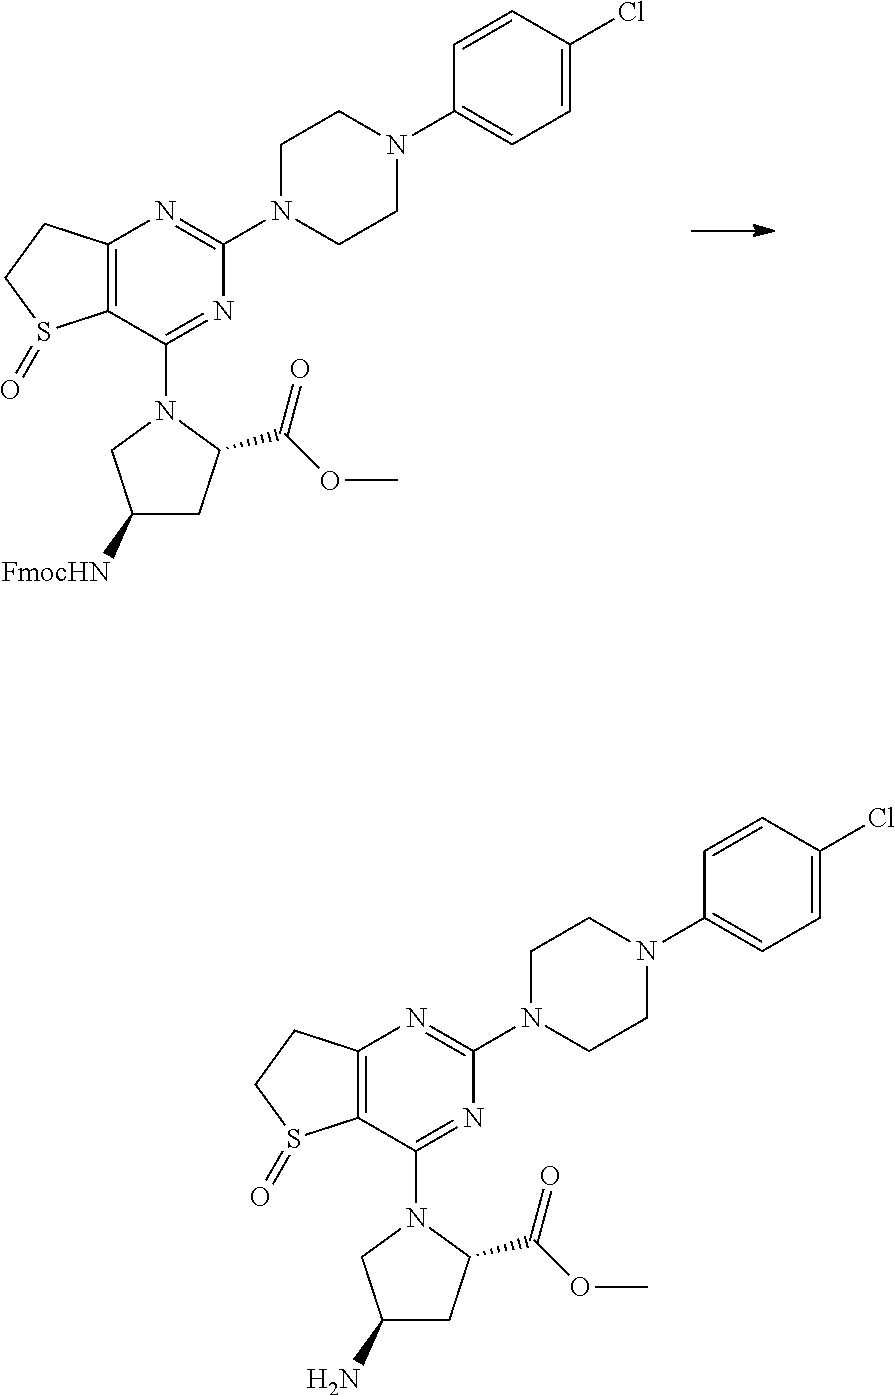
C12=C(C(N3C(C(OC)=O)CC([FmocHN])C3)=NC(N3CCN(C4=CC=C(Cl)C=C4)CC3)=N1)S(=O)CC2.C12=C(C(N3C(C(OC)=O)CC(N)C3)=NC(N3CCN(C4=CC=C(Cl)C=C4)CC3)=N1)S(=O)CC2
